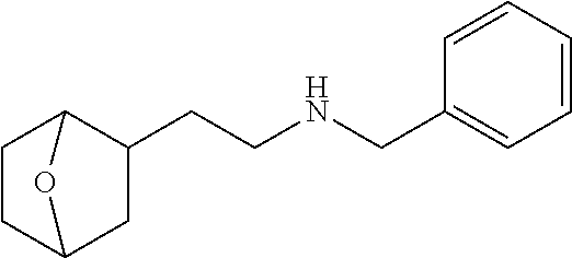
C1(CNCCC2C3CCC(C2)O3)=CC=CC=C1
